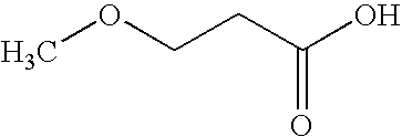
COCCC(O)=O
